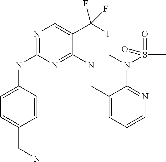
C1=C(NC2=NC=C(C(F)(F)F)C(NCC3=CC=CN=C3N(C)S(C)(=O)=O)=N2)C=CC(CN)=C1
